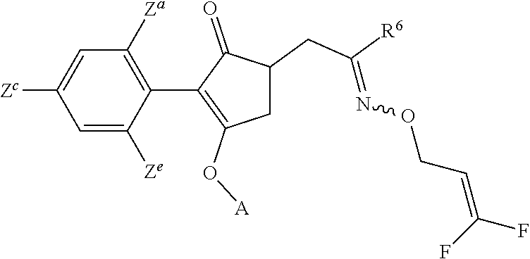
C1=C([Ze])C(C2=C(O[A])CC(CC([R6])=NOCC=C(F)F)C2=O)=C([Za])C=C1[Zc]
